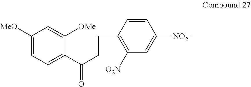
C1([MeO])=CC=C(C(C=CC2=C([O2N])C=C([NO2])C=C2)=O)C([OMe])=C1
